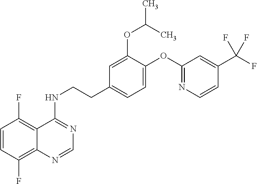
C1=CC(F)=C2C(=C1F)C(NCCC1=CC=C(OC3=NC=CC(C(F)(F)F)=C3)C(OC(C)C)=C1)=NC=N2
